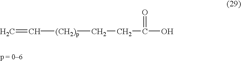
C=C[(CH2)p]CCC(O)=O
